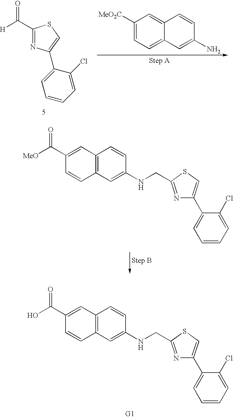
C12=C(C=C(NCC3=NC(C4=CC=CC=C4Cl)=CS3)C=C1)C=CC(C(=O)[MeO])=C2.C12=C(C=C(NCC3=NC(C4=CC=CC=C4Cl)=CS3)C=C1)C=CC(C(=O)O)=C2.C1(C([H])=O)=NC(C2=CC=CC=C2Cl)=CS1.C1([MeO2C])=CC=C2C(=C1)C=CC(N)=C2
